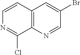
C1=CC2=C(C(Cl)=N1)N=CC(Br)=C2
